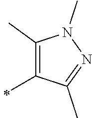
C1(C)=C(C)N(C)N=C1C
